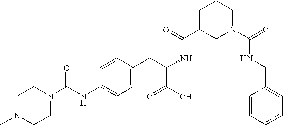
C1N(C)CCN(C(NC2=CC=C(CC(NC(C3CN(C(NCC4=CC=CC=C4)=O)CCC3)=O)C(=O)O)C=C2)=O)C1
